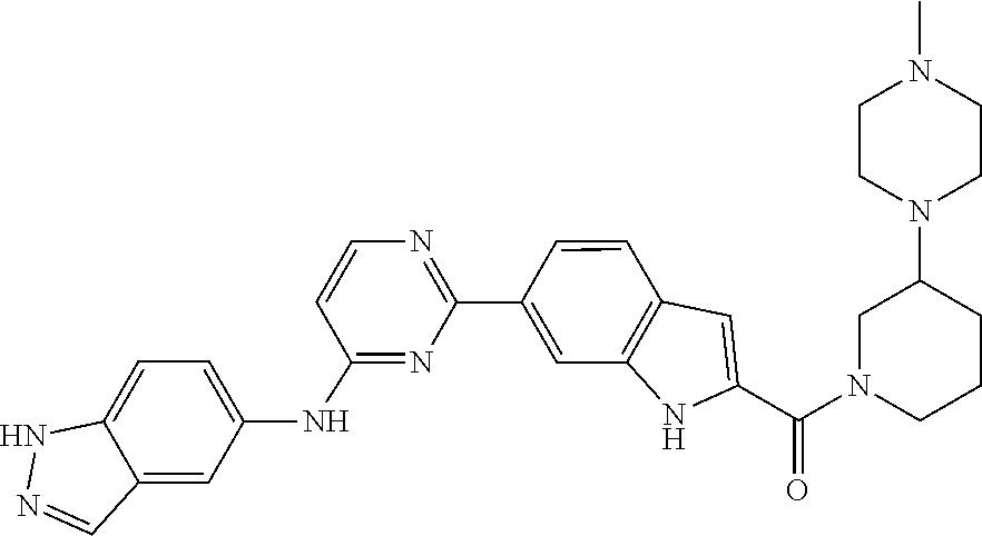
C1=CN=C(C2=CC3=C(C=C2)C=C(C(N2CCCC(N4CCN(C)CC4)C2)=O)N3)N=C1NC1=CC=C2NN=CC2=C1
